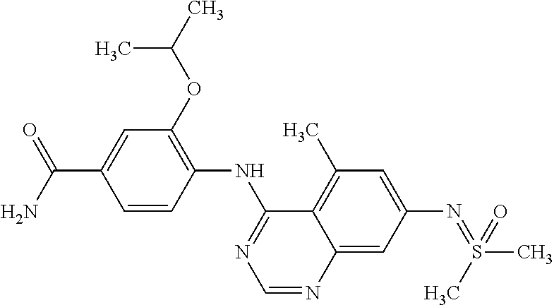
C1=CC(NC2=NC=NC3=CC(N=S(C)(C)=O)=CC(C)=C23)=C(OC(C)C)C=C1C(N)=O
